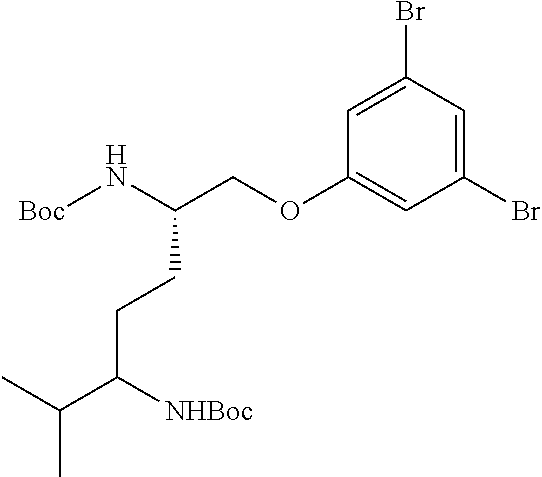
C1=C(Br)C=C(Br)C=C1OCC(N[Boc])CCC([NHBoc])C(C)C
